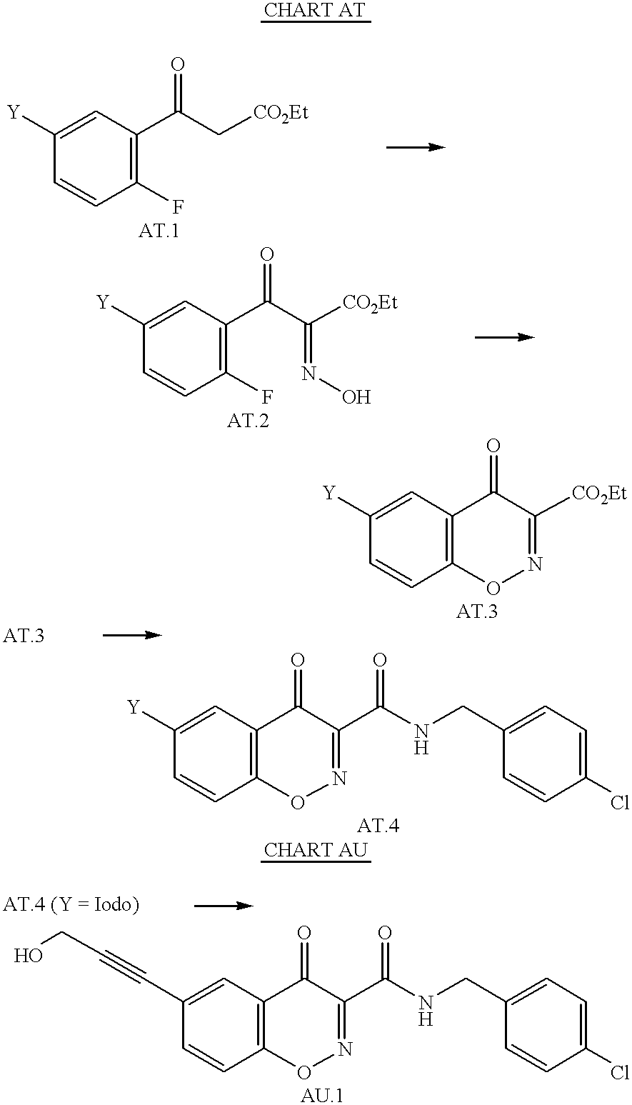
C1([Y])=CC(C(C[CO2Et])=O)=C(F)C=C1.C1([Y])=CC(C(C([CO2Et])=NO)=O)=C(F)C=C1.C1([Y])=CC2=C(C=C1)ON=C([CO2Et])C2=O.C1([Y])=CC2=C(C=C1)ON=C(C(NCC1=CC=C(Cl)C=C1)=O)C2=O.C1(C#CCO)=CC2=C(C=C1)ON=C(C(NCC1=CC=C(Cl)C=C1)=O)C2=O
